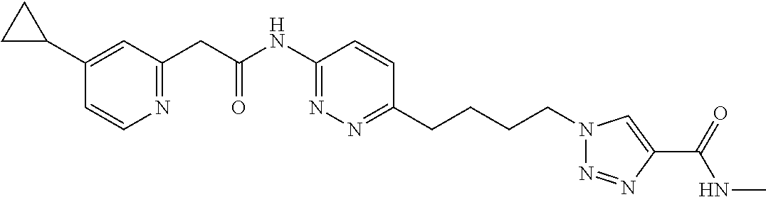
C1(C2CC2)=CC(CC(NC2=NN=C(CCCCN3N=NC(C(=O)NC)=C3)C=C2)=O)=NC=C1
